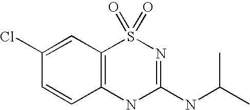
C1=C(Cl)C=CC2=C1S(=O)(=O)N=C(NC(C)C)N2
